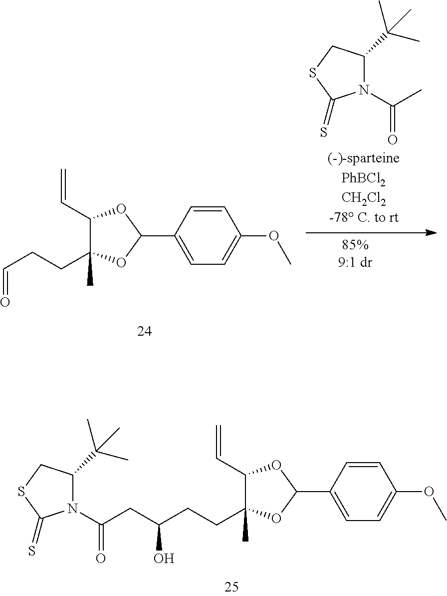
C1(C2OC(C=C)C(C)(CCC=O)O2)=CC=C(OC)C=C1.N1(C(C)=O)C(C(C)(C)C)CSC1=S.C1(C2OC(C=C)C(C)(CCC(O)CC(N3C(C(C)(C)C)CSC3=S)=O)O2)=CC=C(OC)C=C1
